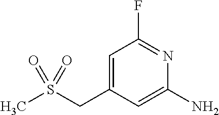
C1=C(CS(C)(=O)=O)C=C(N)N=C1F
